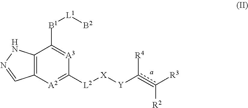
C12=C([A2]=C([L2][X][Y]c(c([R3])[R2])[R4])[A3]=C1[B1][L1][B2])C=NN2
